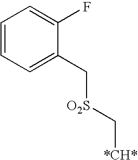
C1=CC=C(C[O2S]C[*CH*])C(F)=C1
